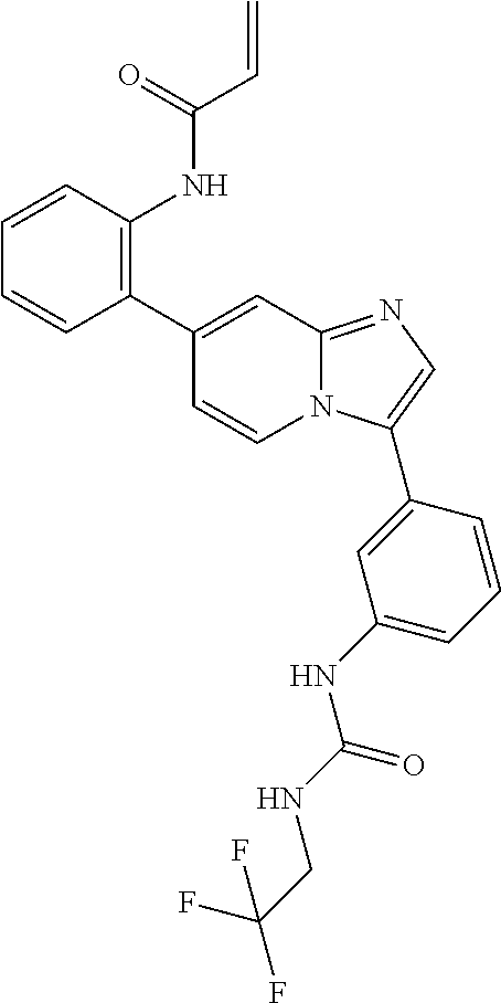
C1(C2=C(NC(C=C)=O)C=CC=C2)=CC2=NC=C(C3=CC(NC(NCC(F)(F)F)=O)=CC=C3)N2C=C1
